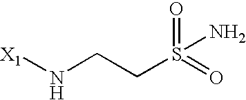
[X1]NCCS(=O)(=O)N
